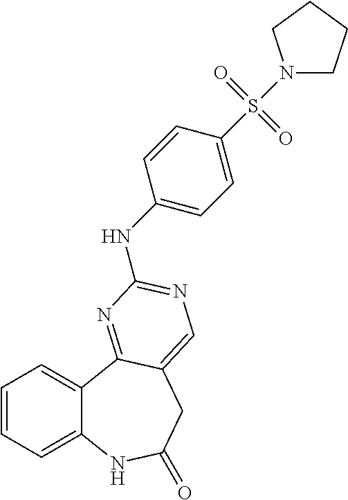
C1=CC=C2C(=C1)C1=NC(NC3=CC=C(S(N4CCCC4)(=O)=O)C=C3)=NC=C1CC(=O)N2
